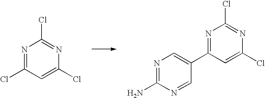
N1=C(Cl)C=C(Cl)N=C1Cl.N1=C(C2=CN=C(N)N=C2)C=C(Cl)N=C1Cl
